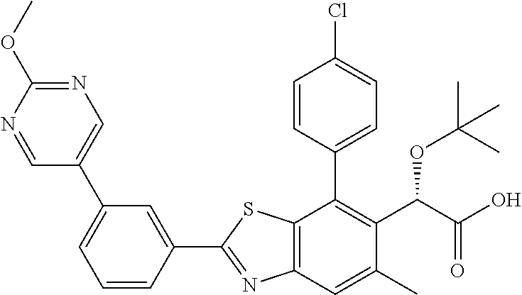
C1(C2=NC3=C(S2)C(C2=CC=C(Cl)C=C2)=C(C(C(O)=O)OC(C)(C)C)C(C)=C3)=CC(C2=CN=C(OC)N=C2)=CC=C1
